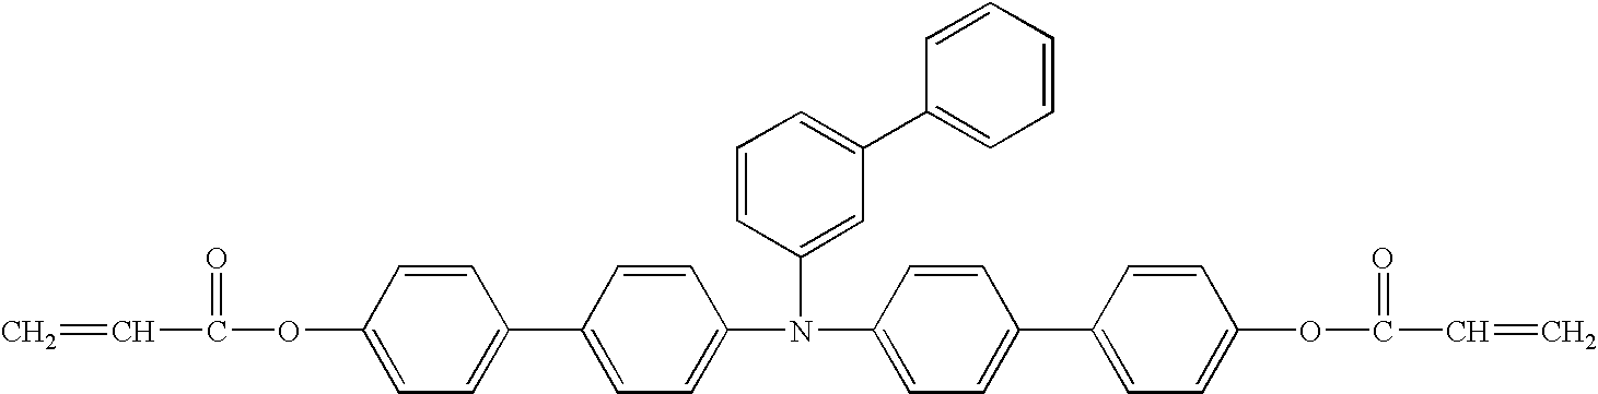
C=CC(=O)OC1=CC=C(C2=CC=C(N(C3=CC(C4=CC=CC=C4)=CC=C3)C3=CC=C(C4=CC=C(OC(=O)C=C)C=C4)C=C3)C=C2)C=C1
